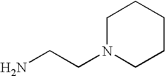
C1N(CCN)CCCC1
